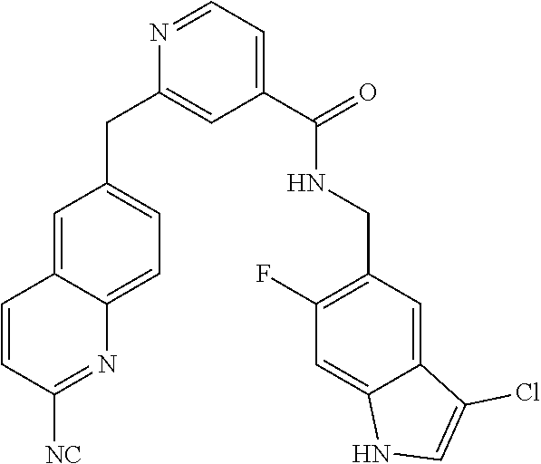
C1(C(NCC2=C(F)C=C3C(=C2)C(Cl)=CN3)=O)=CC=NC(CC2=CC=C3C(=C2)C=CC([NC])=N3)=C1
